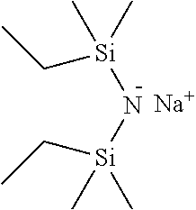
C[Si](N[Si](C)(CC)C)(CC)C.[Na]
